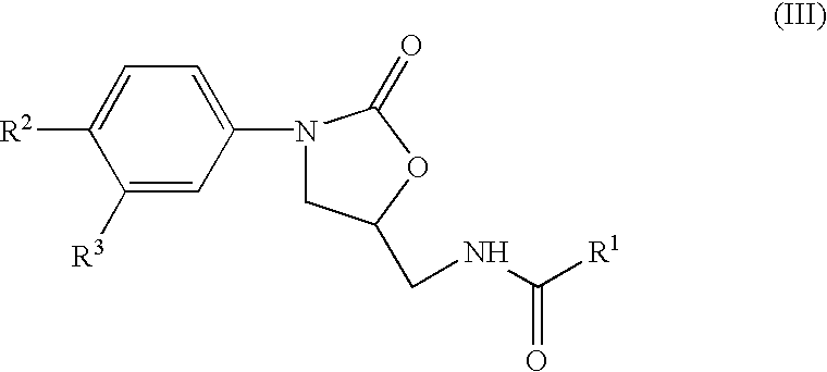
C1([R3])=CC(N2CC(CNC([R1])=O)OC2=O)=CC=C1[R2]
